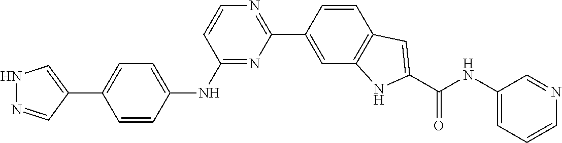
N1N=CC(C2=CC=C(NC3=NC(C4=CC5=C(C=C4)C=C(C(NC4=CC=CN=C4)=O)N5)=NC=C3)C=C2)=C1
